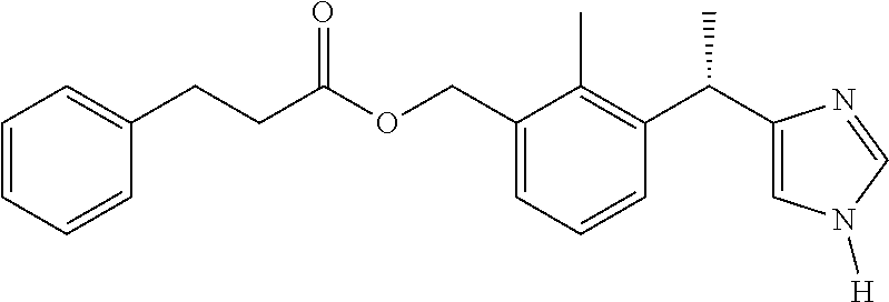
C1(COC(CCC2=CC=CC=C2)=O)=CC=CC(C(C2=CN([H])C=N2)C)=C1C
